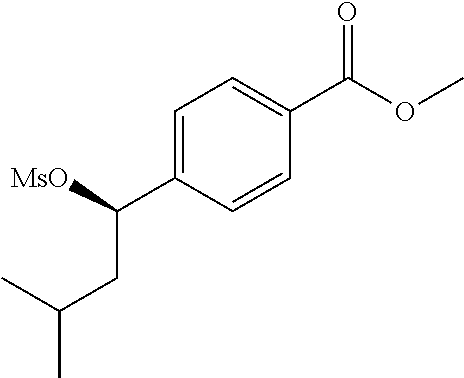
C1=C(C(CC(C)C)[MsO])C=CC(C(=O)OC)=C1
